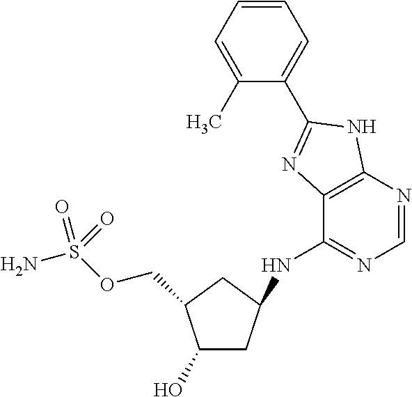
C(OS(N)(=O)=O)C1C(O)CC(NC2=NC=NC3=C2N=C(C2=CC=CC=C2C)N3)C1
